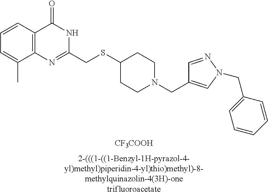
C1=C(C)C2=C(C=C1)C(=O)NC(CSC1CCN(CC3=CN(CC4=CC=CC=C4)N=C3)CC1)=N2.[CF3COOH].[2-(((1-((1-Benzyl-1H-pyrazol-4-yl)methyl)piperidin-4-yl)thio)methyl)-8-methylquinazolin-4(3H)-onetrifluoroacetate]
